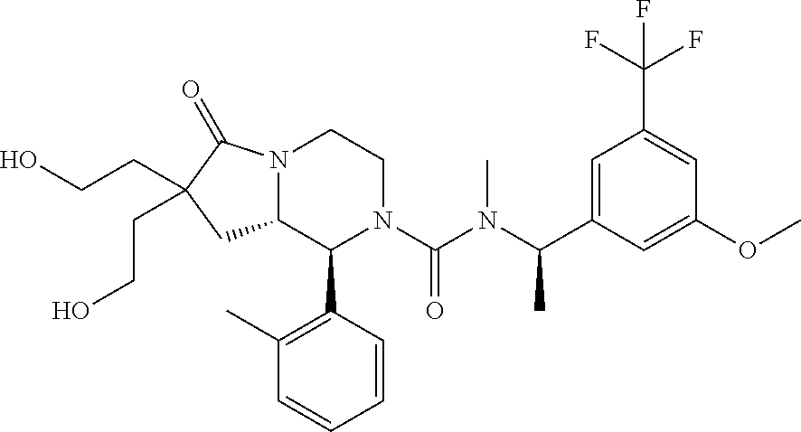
N12C(C(C3=C(C)C=CC=C3)N(C(N(C(C)C3=CC(C(F)(F)F)=CC(OC)=C3)C)=O)CC1)CC(CCO)(CCO)C2=O
